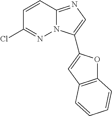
C1=CC2=NC=C(C3=CC4=C(O3)C=CC=C4)N2N=C1Cl
